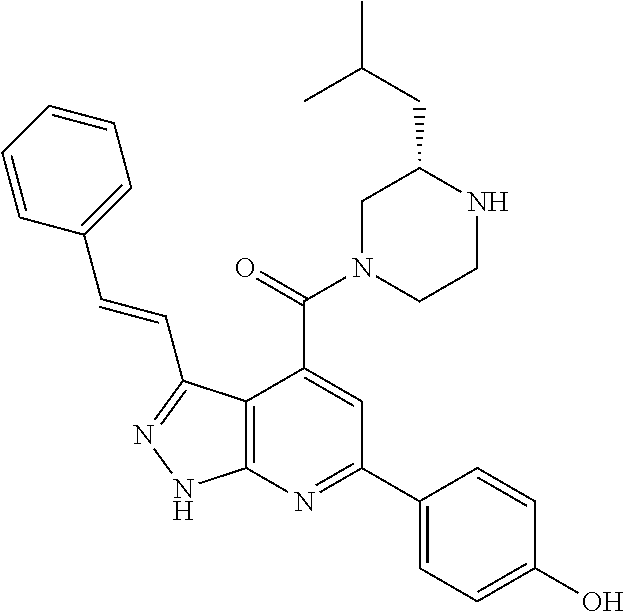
C1=CC=CC(C=CC2=NNC3=C2C(C(=O)N2CCNC(CC(C)C)C2)=CC(C2=CC=C(O)C=C2)=N3)=C1
